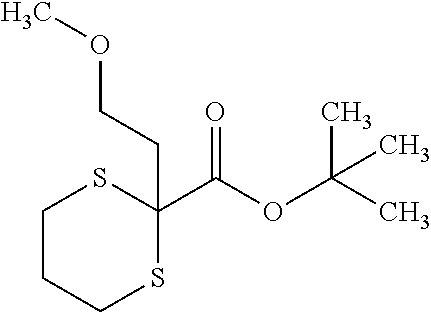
C1CCSC(C(OC(C)(C)C)=O)(CCOC)S1
